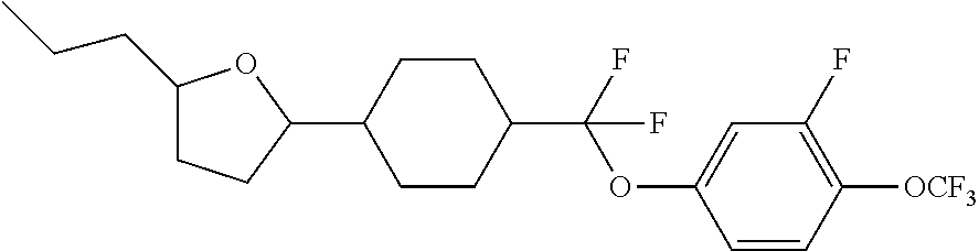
C1(CCC)CCC(C2CCC(C(OC3=CC(F)=C([OCF3])C=C3)(F)F)CC2)O1
